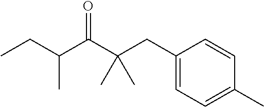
C1(CC(C(C(CC)C)=O)(C)C)=CC=C(C)C=C1
